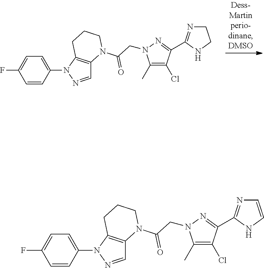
C1=C(N2N=CC3=C2CCCN3C(CN2C(C)=C(Cl)C(C3=NCCN3)=N2)=O)C=CC(F)=C1.C1=C(N2N=CC3=C2CCCN3C(CN2C(C)=C(Cl)C(C3=NC=CN3)=N2)=O)C=CC(F)=C1
